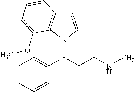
C1=CC=CC(C(CCNC)N2C3=C(C=C2)C=CC=C3OC)=C1
